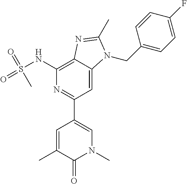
CC1=CC(C2=NC(NS(=O)(=O)C)=C3C(=C2)N(CC2=CC=C(F)C=C2)C(C)=N3)=CN(C)C1=O
